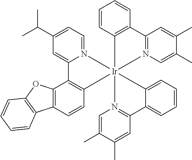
C12=C(C=CC3=C1C1=CC(C(C)C)=CC=N1[Ir]314(C3=C(C=CC=C3)C3=N1C=C(C)C(C)=C3)N1=C(C=C(C)C(C)=C1)C1=CC=CC=C14)C1=C(O2)C=CC=C1
